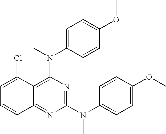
C12=NC(N(C3=CC=C(OC)C=C3)C)=NC(N(C3=CC=C(OC)C=C3)C)=C1C(Cl)=CC=C2
